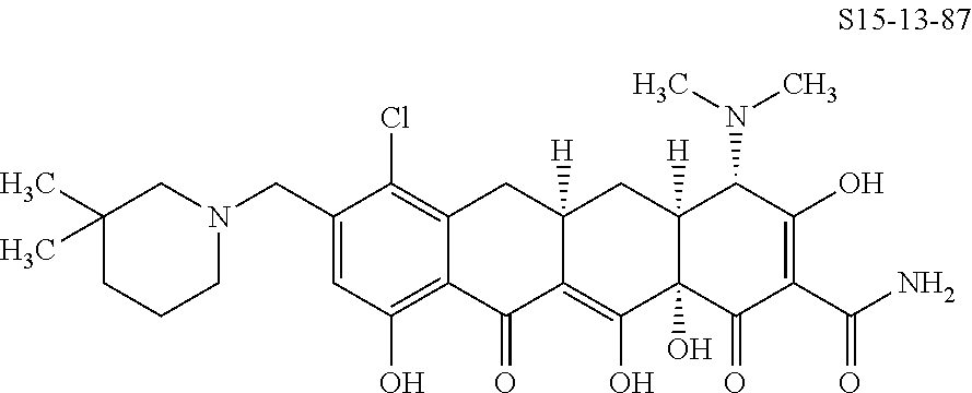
C12=C(Cl)C(CN3CC(C)(C)CCC3)=CC(O)=C1C(=O)C1=C(O)C3(O)C([H])(CC1([H])C2)C(N(C)C)C(O)=C(C(N)=O)C3=O
